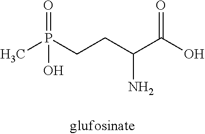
CP(CCC(C(O)=O)N)(=O)O
